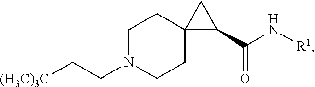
C1N(CC[(H3C)3C])CCC2(C1)C(C(N[R1])=O)C2
